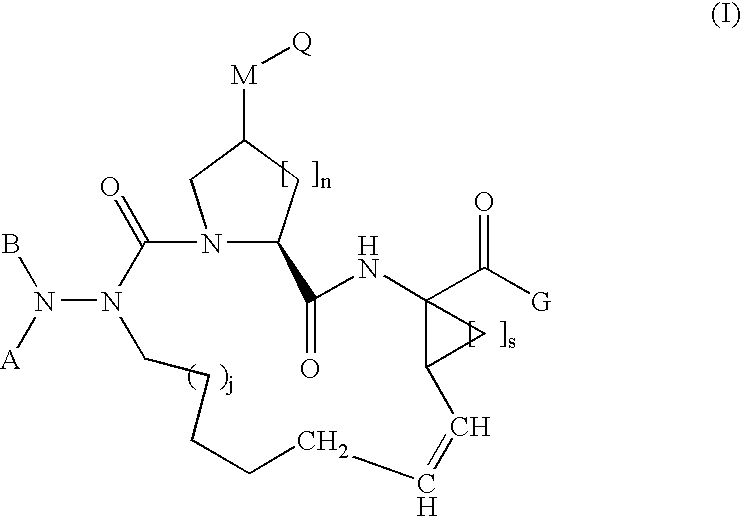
N12C(CC([M][Q])C1)C(=O)NC1(C([G])=O)C(C1)C=CCCCCCN(N(B)[A])C2=O
